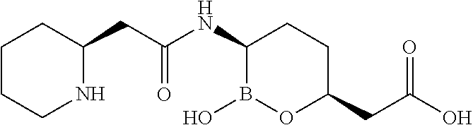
C1(NC(CC2CCCCN2)=O)B(O)OC(CC(O)=O)CC1
